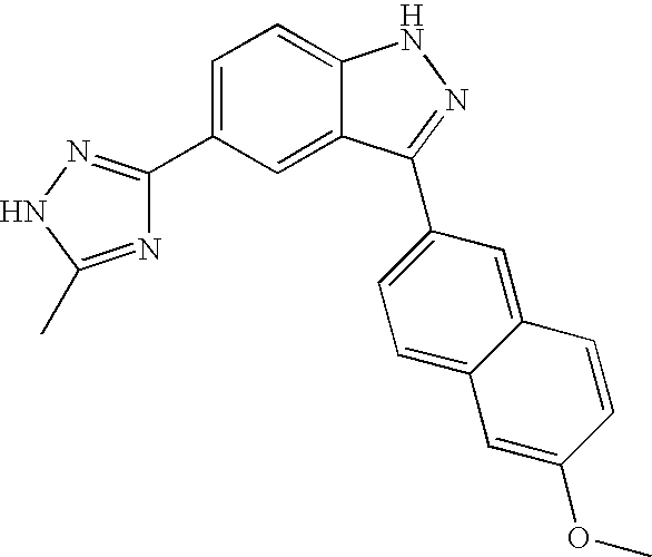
C1=C(C2=NNC(C)=N2)C=C2C(=C1)NN=C2C1=CC=C2C(=C1)C=CC(OC)=C2
